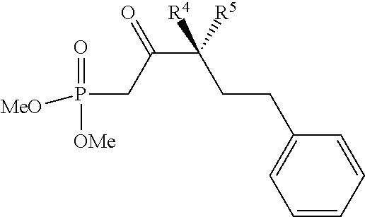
P(CC(C(CCC1=CC=CC=C1)([R5])[R4])=O)([OMe])(=O)[MeO]
